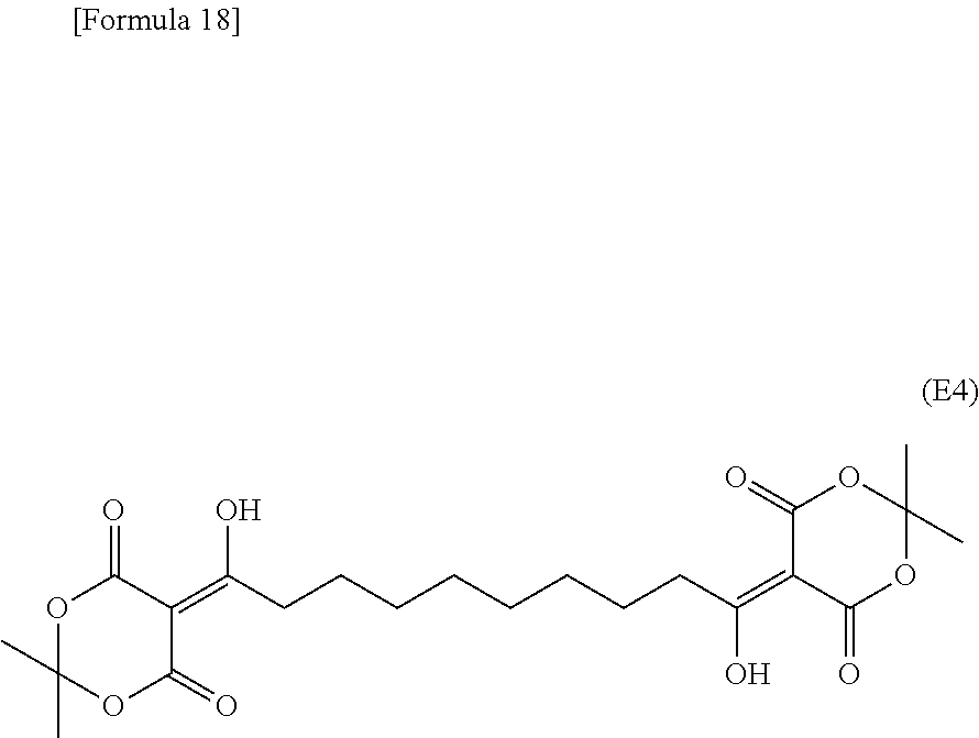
C1(=C(CCCCCCCCC(O)=C2C(=O)OC(C)(C)OC2=O)O)C(=O)OC(C)(C)OC1=O
